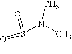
S(C)(=O)(N(C)C)=O
